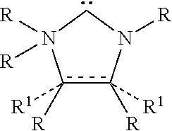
c1([R1])([R])c([R1])([R])N([R])CN1([R])[R]
